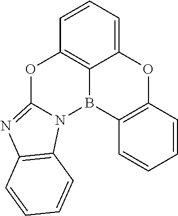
C12=CC=CC3=C1B(C1=C(O2)C=CC=C1)N1C(=NC2=C1C=CC=C2)O3
